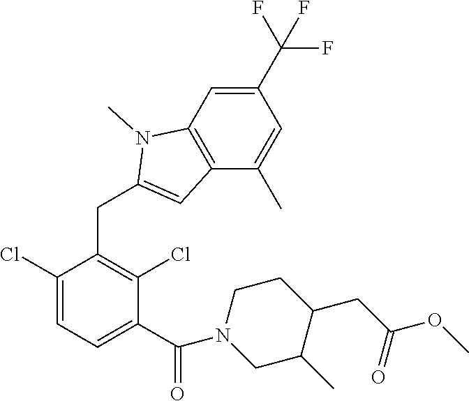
C1(Cl)=CC=C(C(=O)N2CC(C)C(CC(OC)=O)CC2)C(Cl)=C1CC1=CC2=C(N1C)C=C(C(F)(F)F)C=C2C
